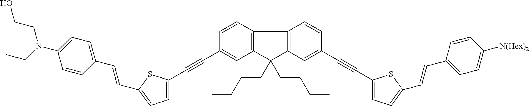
C12=C(C(CCCC)(CCCC)C3=C1C=CC(C#CC1=CC=C(C=CC4=CC=C([N(Hex)2])C=C4)S1)=C3)C=C(C#CC1=CC=C(C=CC3=CC=C(N(CC)CCO)C=C3)S1)C=C2
